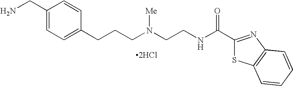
C1(CN)=CC=C(CCCN(CCNC(C2=NC3=C(S2)C=CC=C3)=O)[Me])C=C1.[2HCl]
